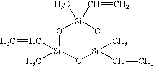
O1[Si](C)(C=C)O[Si](C)(C=C)O[Si]1(C=C)C
